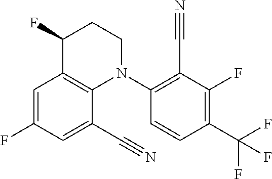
C1=C(F)C=C(C#N)C2=C1C(F)CCN2C1=C(C#N)C(F)=C(C(F)(F)F)C=C1
